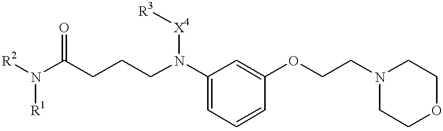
N(C(CCCN(C1=CC=CC(OCCN2CCOCC2)=C1)[X4][R3])=O)([R2])[R1]
